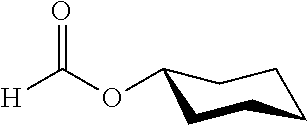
C1(OC([H])=O)CCCCC1
